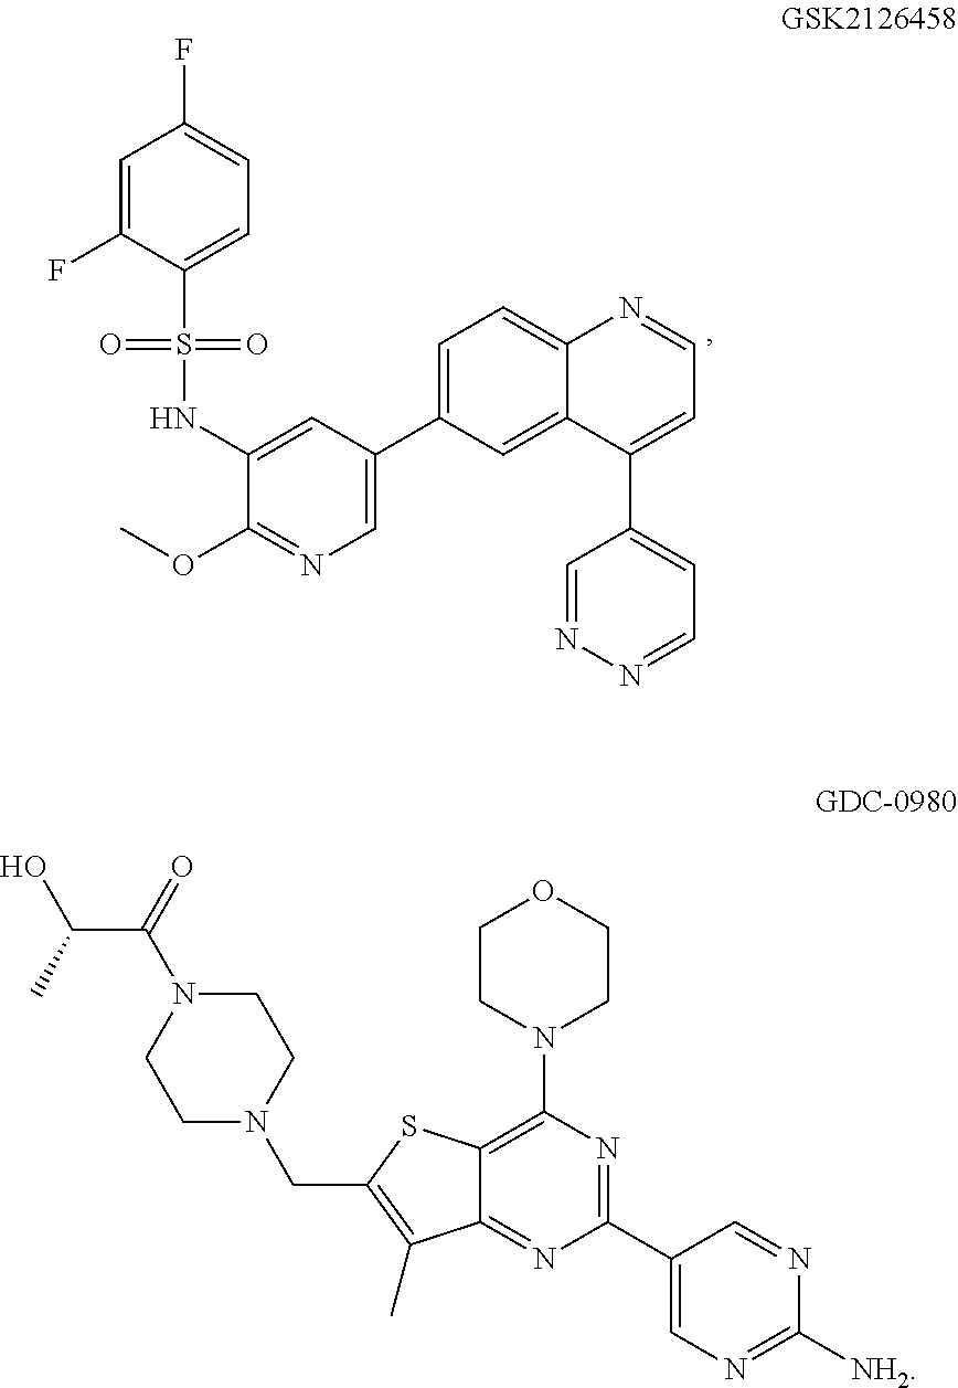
C1=C(F)C(S(=O)(NC2=CC(C3=CC=C4C(=C3)C(C3=CC=NN=C3)=CC=N4)=CN=C2OC)=O)=CC=C1F.C(C(=O)N1CCN(CC2=C(C)C3=NC(C4=CN=C([NH2])N=C4)=NC(N4CCOCC4)=C3S2)CC1)(C)O
